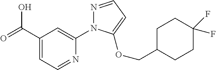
C1(C(=O)O)=CC=NC(N2N=CC=C2OCC2CCC(F)(F)CC2)=C1
